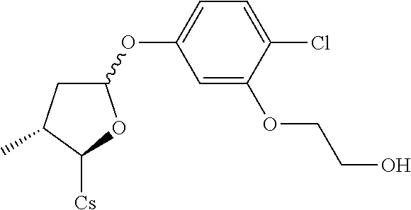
C1(OC2=CC=C(Cl)C(OCCO)=C2)CC(C)C([Cs])O1
